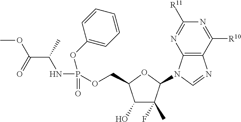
C1(O)C(F)(C)C(N2C3=C(N=C2)C([R10])=NC([R11])=N3)OC1COP(OC1=CC=CC=C1)(NC(C(OC)=O)C)=O
